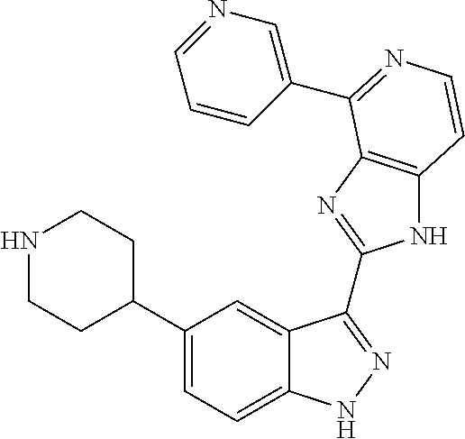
C1(C2CCNCC2)=CC=C2C(=C1)C(C1=NC3=C(N1)C=CN=C3C1=CN=CC=C1)=NN2
